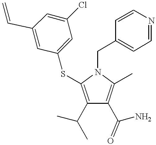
C1(C(C)C)=C(SC2=CC(Cl)=CC(C=C)=C2)N(CC2=CC=NC=C2)C(C)=C1C(N)=O
